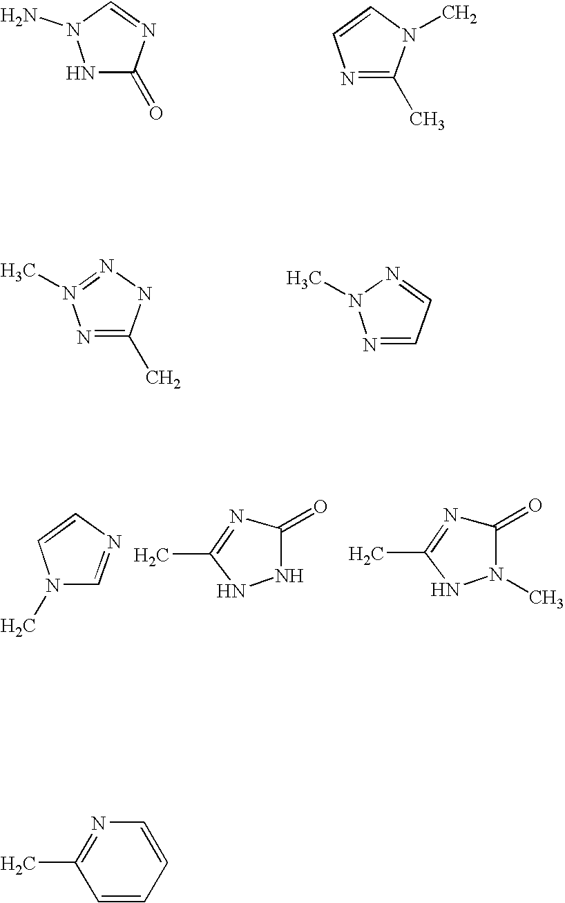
N1(N)NC(=O)N=C1.C1=CN(C)C(C)=N1.N1(C)=NNC(C)=N1.N1(C)N=CC=N1.N1=C(C)C=CC=C1.C1=CN=CN1C.C1(C)=NC(=O)NN1.C1(C)=NC(=O)N(C)N1
